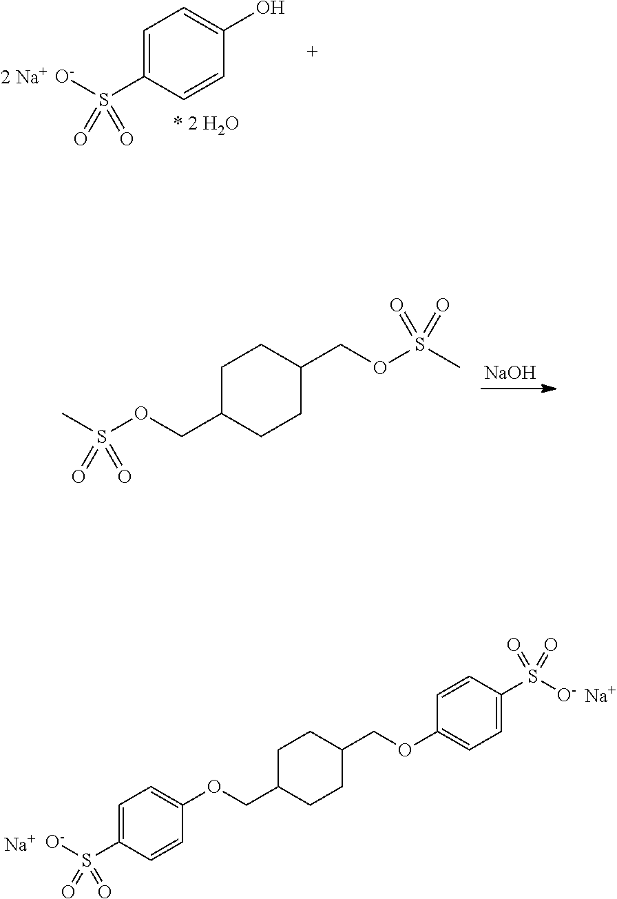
C1=C(S([O-])(=O)=O)C=CC(O)=C1.C1C(COS(=O)(C)=O)CCC(COS(=O)(C)=O)C1.[NaOH].[Na].C1=C(S([O-])(=O)=O)C=CC(OCC2CCC(COC3=CC=C(S(=O)([O-])=O)C=C3)CC2)=C1.[Na]
